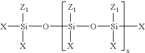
[X][Si](O[Si](O[Si]([X])([X])[Z1])([X])[Z1])([Z1])[X]
